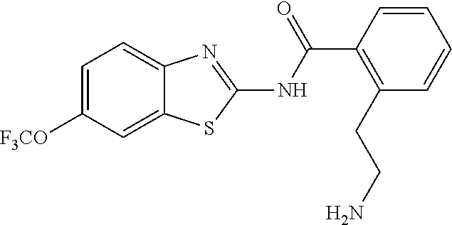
C1=C([F3CO])C=C2C(=C1)N=C(NC(C1=C(CCN)C=CC=C1)=O)S2
